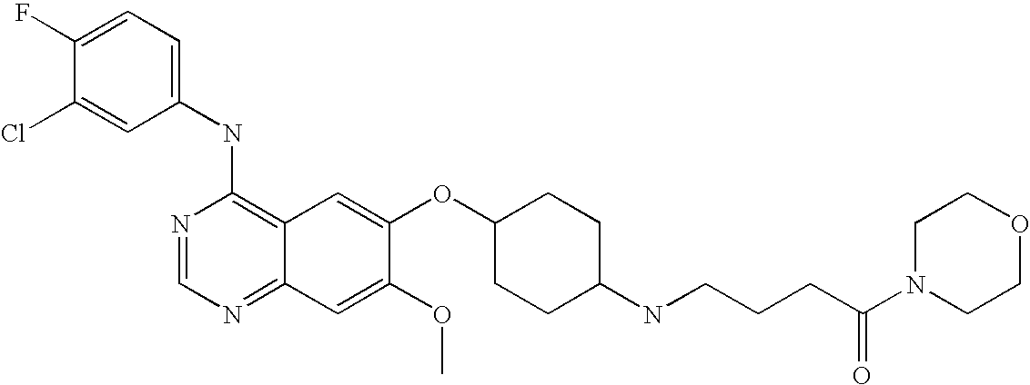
C1(NC2=C3C(=NC=N2)C=C(OC)C(OC2CCC(NCCCC(N4CCOCC4)=O)CC2)=C3)=CC=C(F)C(Cl)=C1
